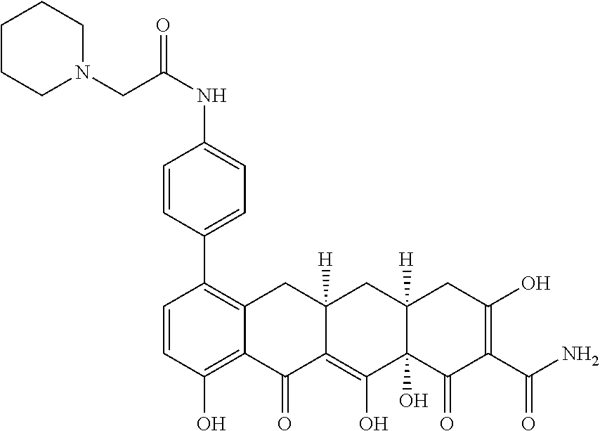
C1=CC(O)=C2C(=C1C1=CC=C(NC(=O)CN3CCCCC3)C=C1)CC1([H])C(=C(O)C3(O)C([H])(C1)CC(O)=C(C(N)=O)C3=O)C2=O
